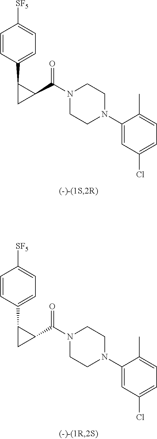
C1=CC(C2CC2C(N2CCN(C3=CC(Cl)=CC=C3C)CC2)=O)=CC=C1[SF5].C1=CC(C2CC2C(N2CCN(C3=CC(Cl)=CC=C3C)CC2)=O)=CC=C1[SF5]
